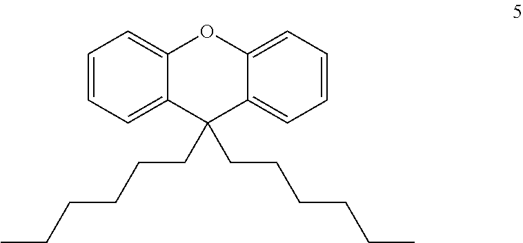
C1=CC=C2C(=C1)OC1=CC=CC=C1C2(CCCCCC)CCCCCC
